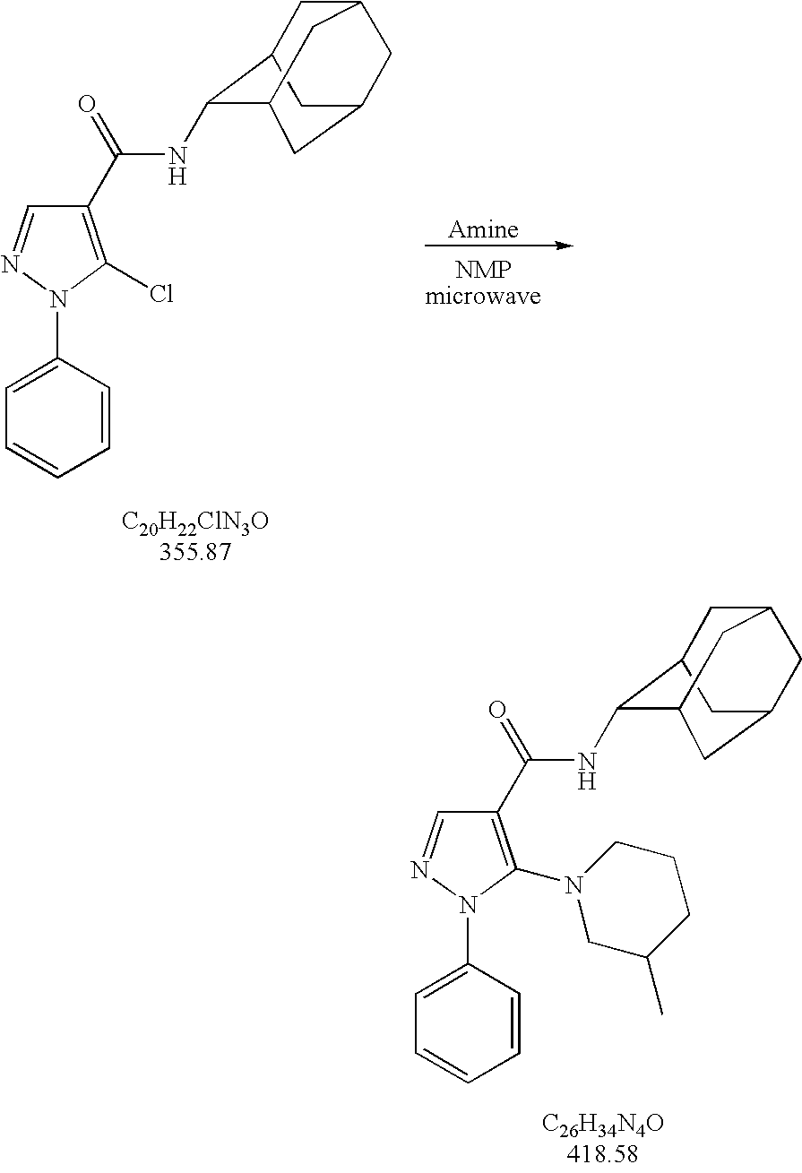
C1C2C(NC(C3=C(Cl)N(C4=CC=CC=C4)N=C3)=O)C3CC(CC1C3)C2.C1C2C(NC(C3=C(N4CC(C)CCC4)N(C4=CC=CC=C4)N=C3)=O)C3CC(CC1C3)C2
